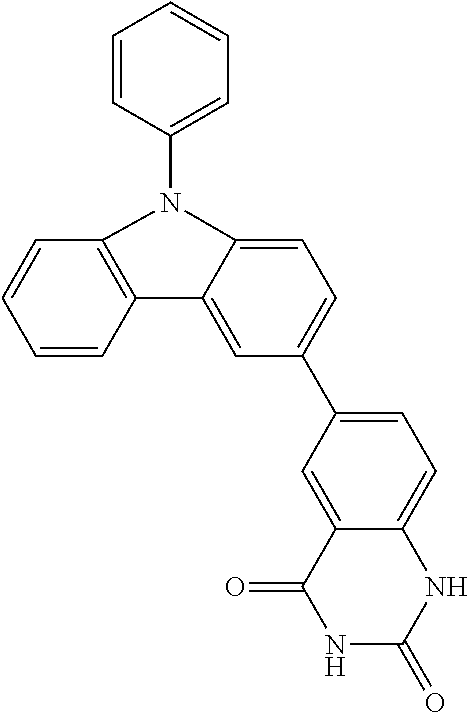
C1=CC(N2C3=C(C=CC=C3)C3=CC(C4=CC=C5C(=C4)C(=O)NC(=O)N5)=CC=C32)=CC=C1
